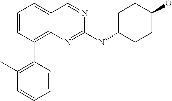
C1=CC=C2C(=C1C1=C(C)C=CC=C1)N=C(NC1CCC(O)CC1)N=C2
